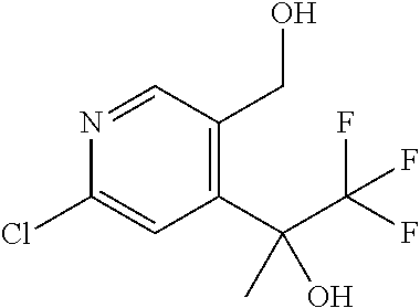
C1(C(C(F)(F)F)(C)O)=C(CO)C=NC(Cl)=C1
